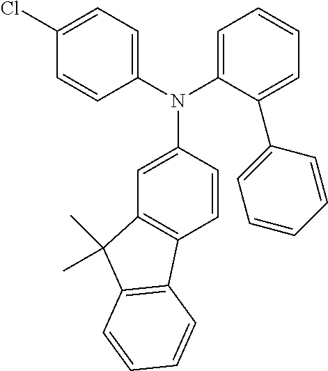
C1(N(C2=CC3=C(C=C2)C2=C(C3(C)C)C=CC=C2)C2=CC=CC=C2C2=CC=CC=C2)=CC=C(Cl)C=C1
